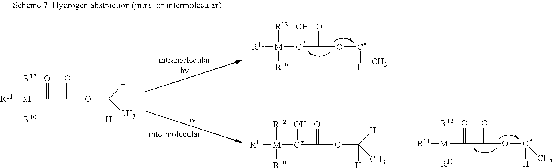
[R11][M]([R12])([R10])C(=O)C(=O)OC([H])(C)[H].[R11][M]([R12])([R10])C(O)C(=O)OC([H])C.[R11][M]([R12])([R10])C(O)C(=O)OC([H])(C)[H].[R11][M]([R12])([R10])C(=O)C(=O)OC([H])C
